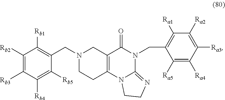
N1(CC2=C([Rb1])C([Rb2])=C([Rb3])C([Rb4])=C2[Rb5])CCC2=C(C1)C(=O)N(CC1=C([Ra1])C([Ra2])=C([Ra3])C([Ra4])=C1[Ra5])C1=NCCN21
